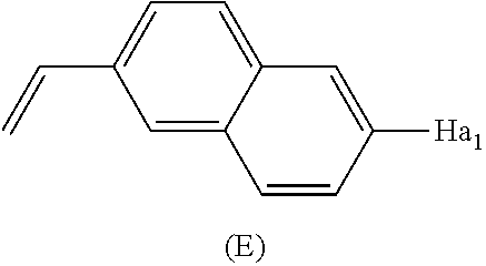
C1=C2C(=CC=C1C=C)C=C([Ha1])C=C2
